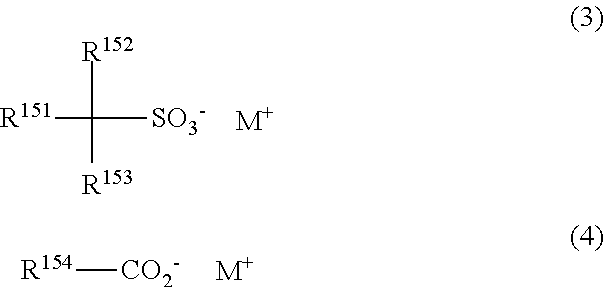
[R151]C([R152])([SO3-])[R153].[M+].[R154][CO2-].[M+]
